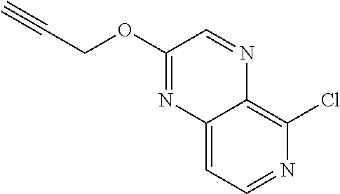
C1(OCC#C)=NC2=CC=NC(Cl)=C2N=C1
